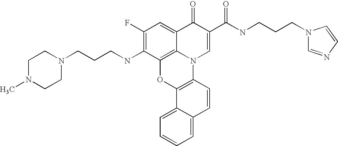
C12=C3C(=CC(F)=C1NCCCN1CCN(C)CC1)C(=O)C(C(=O)NCCCN1C=NC=C1)=CN3C1=C(O2)C2=CC=CC=C2C=C1
